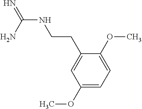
N(C(=N)N)CCC1=CC(OC)=CC=C1OC
